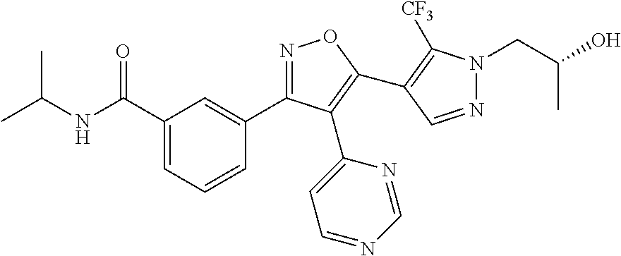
N1=CN=CC=C1C1=C(C2=C([CF3])N(CC(C)O)N=C2)ON=C1C1=CC(C(=O)NC(C)C)=CC=C1
